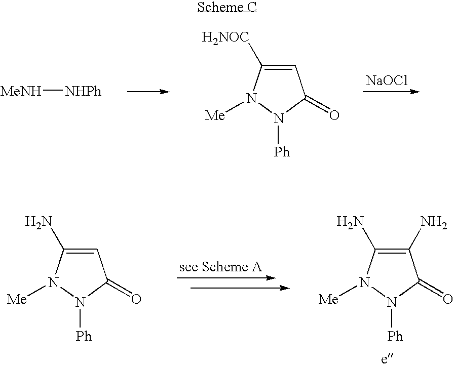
C1(N)=C(N)N([Me])N([Ph])C1=O.C1=C(N)N([Me])N([Ph])C1=O.[MeNH][NHPh].C1=C([H2NOC])N([Me])N([Ph])C1=O.[NaOCl]
